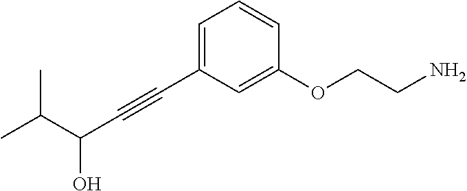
C1=C(C#CC(C(C)C)O)C=C(OCCN)C=C1
